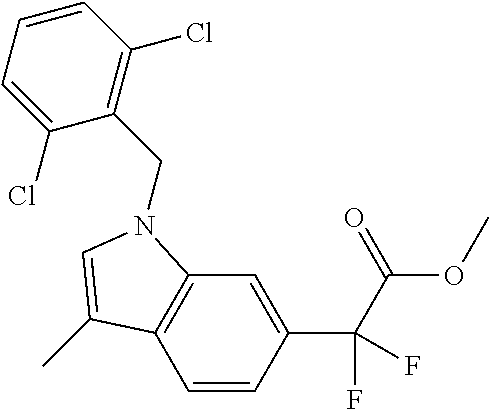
C1=CC(C(C(OC)=O)(F)F)=CC2=C1C(C)=CN2CC1=C(Cl)C=CC=C1Cl
